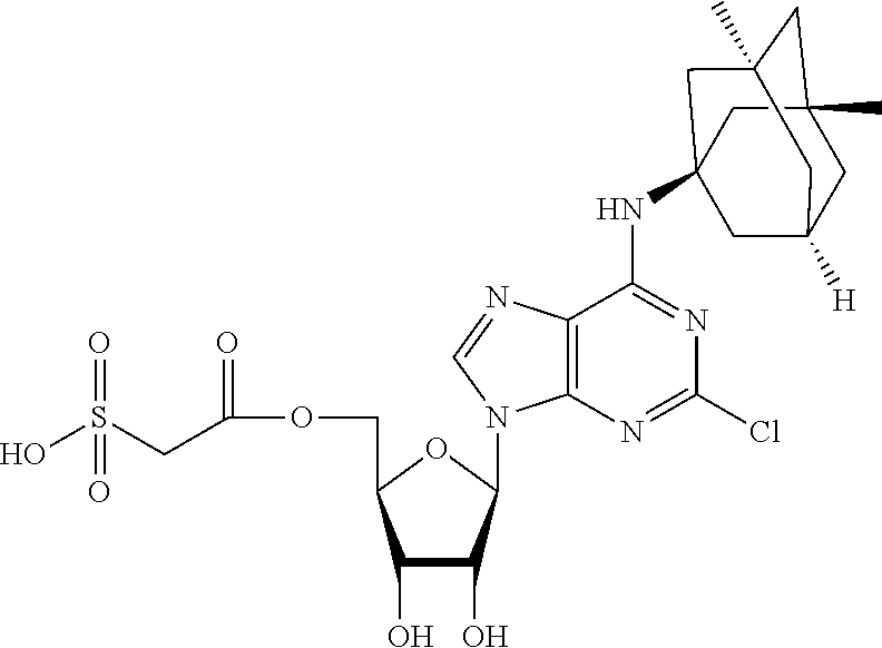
C1(O)C(O)C(N2C3=C(C(NC45CC6([H])CC(C)(CC(C)(C4)C6)C5)=NC(Cl)=N3)N=C2)OC1COC(CS(=O)(O)=O)=O
